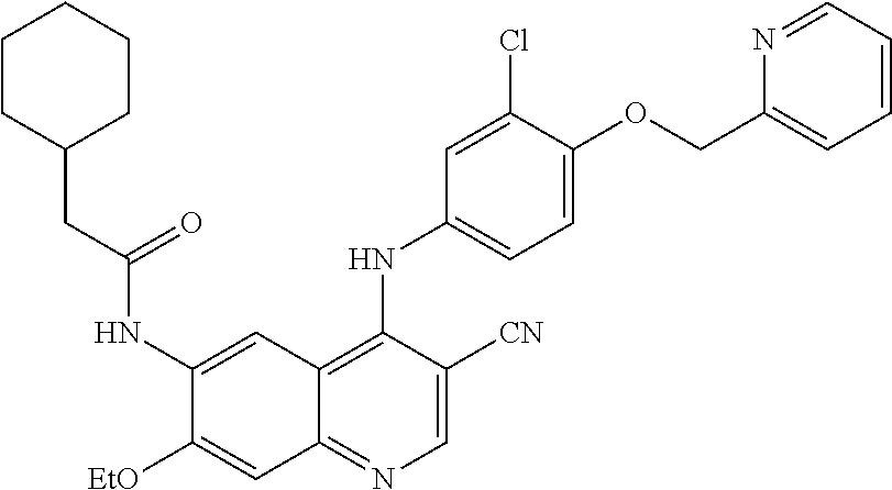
C1(NC(CC2CCCCC2)=O)=CC2=C(NC3=CC=C(OCC4=CC=CC=N4)C(Cl)=C3)C([CN])=CN=C2C=C1[OEt]
